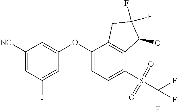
C1([NC])=CC(F)=CC(OC2=CC=C(S(=O)(=O)C(F)(F)F)C3=C2CC(F)(F)C3O)=C1
